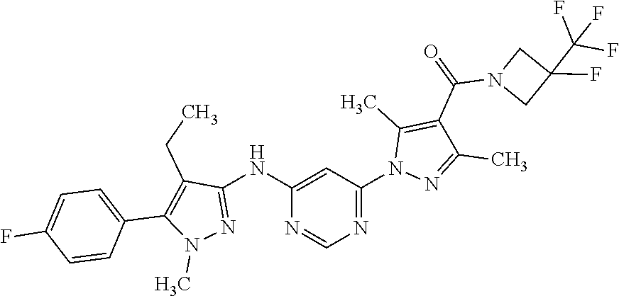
C1(NC2=NN(C)C(C3=CC=C(F)C=C3)=C2CC)=CC(N2N=C(C)C(C(=O)N3CC(C(F)(F)F)(F)C3)=C2C)=NC=N1
